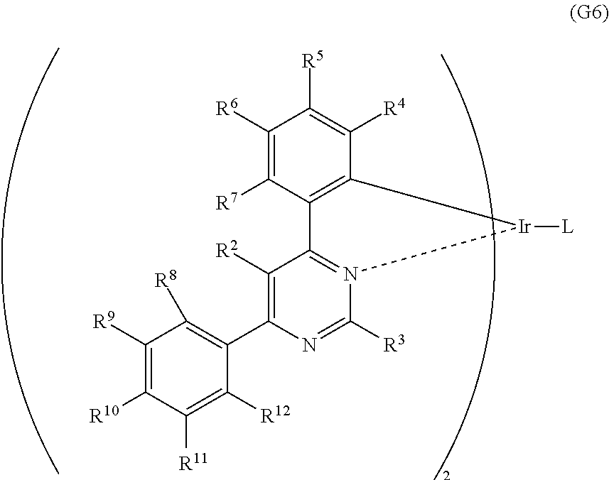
C1([R2])=C(C2=C([R8])C([R9])=C([R10])C([R11])=C2[R12])N=C([R3])N2=C1C1=C(C([R4])=C([R5])C([R6])=C1[R7])[Ir]2[L]
